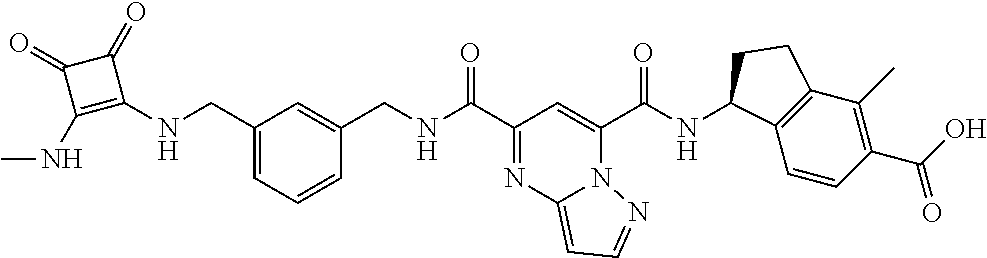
C1(C(=O)NCC2=CC(CNC3=C(NC)C(=O)C3=O)=CC=C2)=NC2=CC=NN2C(C(=O)NC2C3=C(C(C)=C(C(O)=O)C=C3)CC2)=C1
